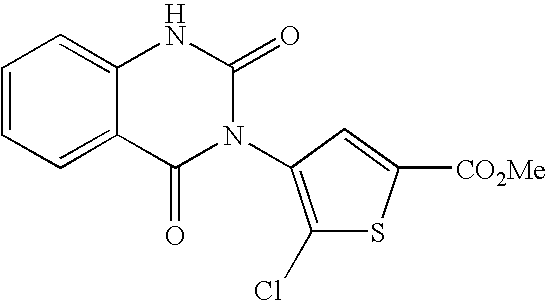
C1=CC=C2C(=C1)NC(=O)N(C1=C(Cl)SC([CO2Me])=C1)C2=O
